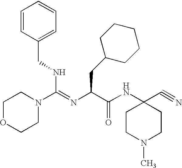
C1OCCN(C(NCC2=CC=CC=C2)=NC(C(NC2(C#N)CCN(C)CC2)=O)CC2CCCCC2)C1
